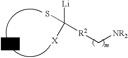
[Li]C([R2]C[NR2])([X])S
